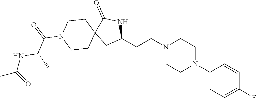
C1(N2CCN(CCC3NC(=O)C4(C3)CCN(C(=O)C(NC(C)=O)C)CC4)CC2)=CC=C(F)C=C1
